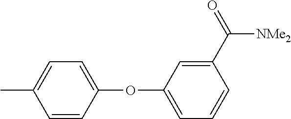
CC1=CC=C(OC2=CC=CC(C(=O)[NMe2])=C2)C=C1
